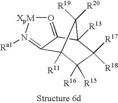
C12([R11])C([R15])([R16])C([R17])([R18])C([R13])(C1([R20])[R19])C1=O[XpM]N([Ra1])=C21
